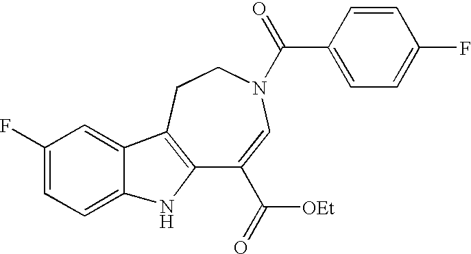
C12=C(CCN(C(=O)C3=CC=C(F)C=C3)C=C1C([OEt])=O)C1=CC(F)=CC=C1N2
